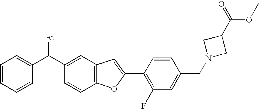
C1(C(C2=CC3=C(C=C2)OC(C2=C(F)C=C(CN4CC(C(=O)OC)C4)C=C2)=C3)[Et])=CC=CC=C1
